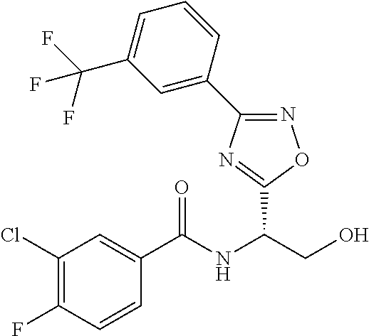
C(NC(CO)C1=NC(C2=CC(C(F)(F)F)=CC=C2)=NO1)(=O)C1=CC(Cl)=C(F)C=C1
